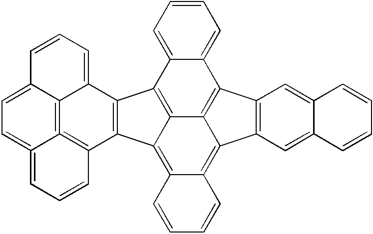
C12=CC=CC=C1C1=C3C(=C4C(=C5C3=C2C2=C5C=C3C(=C2)C=CC=C3)C=CC=C4)C2=C1C1=CC=CC3=CC=C4=CC=CC2=C4=C13
